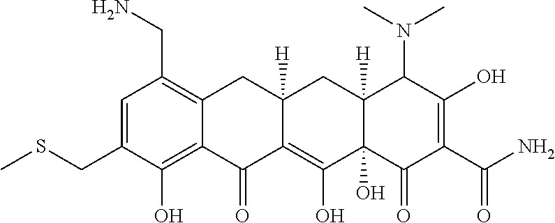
C1=C(CSC)C(O)=C2C(=C1CN)CC1([H])C(=C(O)C3(O)C([H])(C1)C(N(C)C)C(O)=C(C(N)=O)C3=O)C2=O
